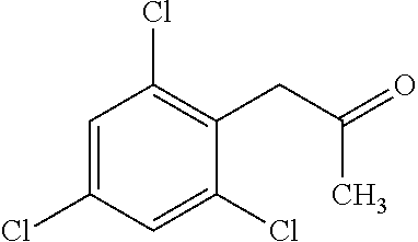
C1=C(Cl)C=C(Cl)C(CC(=O)C)=C1Cl
